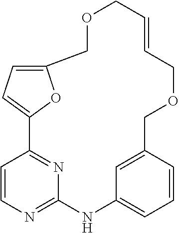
C12=CC=C(COCC=CCOCC3=CC(=CC=C3)NC3=NC=CC1=N3)O2
